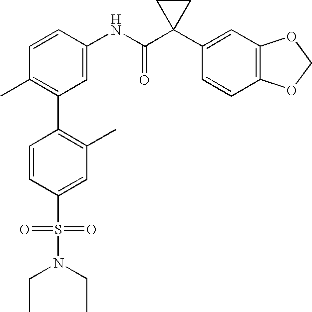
C1=CC(NC(C2(C3=CC4=C(C=C3)OCO4)CC2)=O)=CC(C2=C(C)C=C(S(=O)(=O)N(CC)CC)C=C2)=C1C
